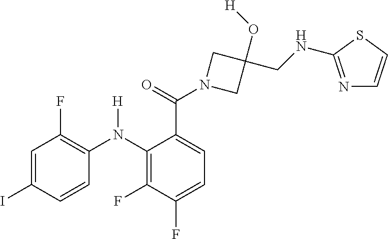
C1=C(I)C=CC(N(C2=C(F)C(F)=CC=C2C(=O)N2CC(O[H])(CNC3=NC=CS3)C2)[H])=C1F
